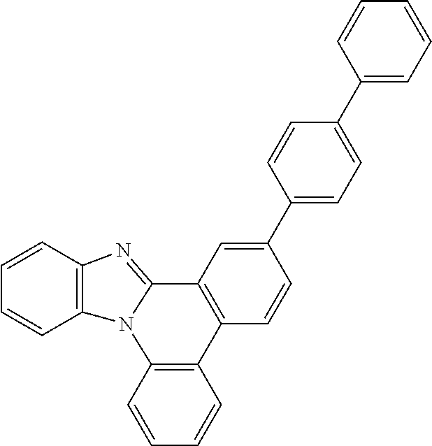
C1=CC2=C(C=C1)N1C(=NC3=C1C=CC=C3)C1=C2C=CC(C2=CC=C(C3=CC=CC=C3)C=C2)=C1
